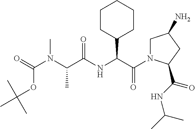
C1N(C(C(NC(C(N(C(=O)OC(C)(C)C)C)C)=O)C2CCCCC2)=O)C(C(NC(C)C)=O)CC1N
